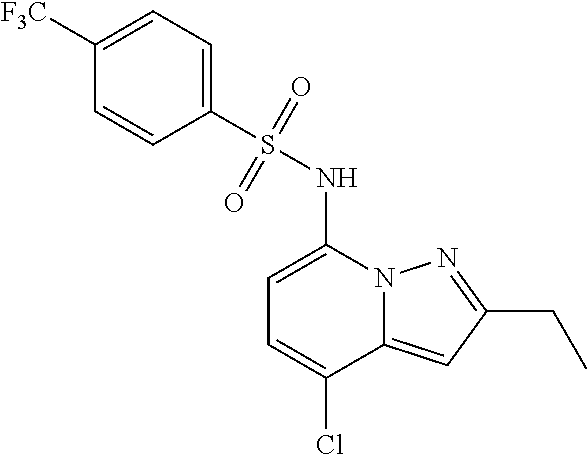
C1=C(NS(C2=CC=C([F3C])C=C2)(=O)=O)N2C(=CC(CC)=N2)C(Cl)=C1
